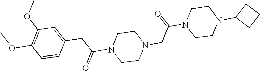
N1(C(=O)CC2=CC(OC)=C(OC)C=C2)CCN(CC(N2CCN(C3CCC3)CC2)=O)CC1
